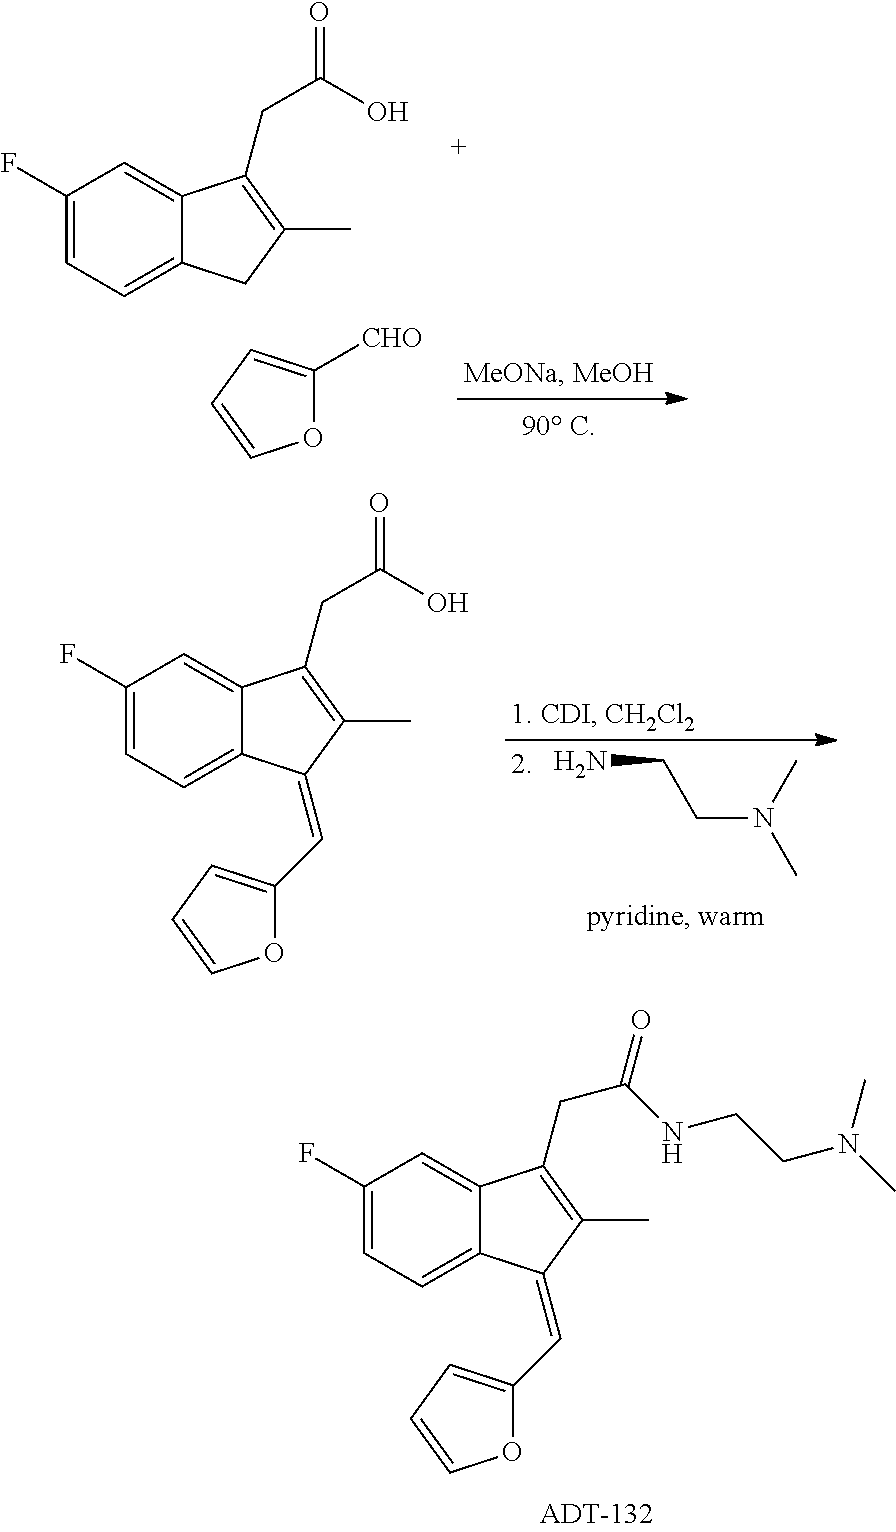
C1(F)=CC=C2C(=C1)C(CC(=O)NCCN(C)C)=C(C)C2=CC1=CC=CO1.C1(F)=CC=C2C(=C1)C(CC(=O)O)=C(C)C2.O1C([CHO])=CC=C1.NCCN(C)C.C1(F)=CC=C2C(=C1)C(CC(=O)O)=C(C)C2=CC1=CC=CO1
